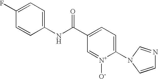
C1=CC(NC(C2=CC=C(N3C=CN=C3)[N+]([O-])=C2)=O)=CC=C1F
